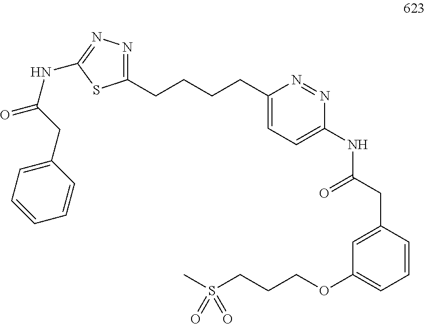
N1=C(CCCCC2=CC=C(NC(CC3=CC(OCCCS(C)(=O)=O)=CC=C3)=O)N=N2)SC(NC(=O)CC2=CC=CC=C2)=N1
